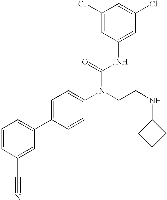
C1=CC(C#N)=CC(C2=CC=C(N(CCNC3CCC3)C(=O)NC3=CC(Cl)=CC(Cl)=C3)C=C2)=C1
